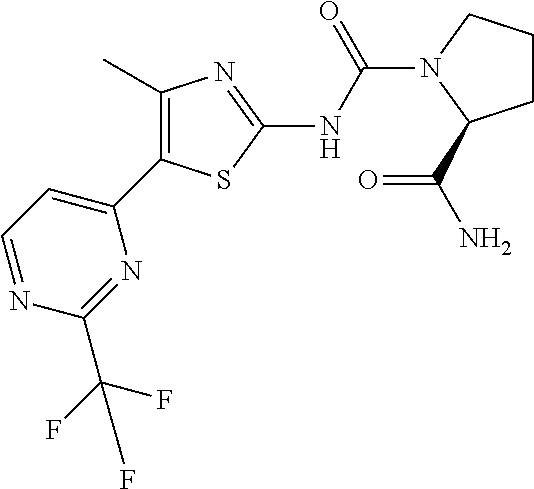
C1=NC(C(F)(F)F)=NC(C2=C(C)N=C(NC(=O)N3CCCC3C(=O)N)S2)=C1
